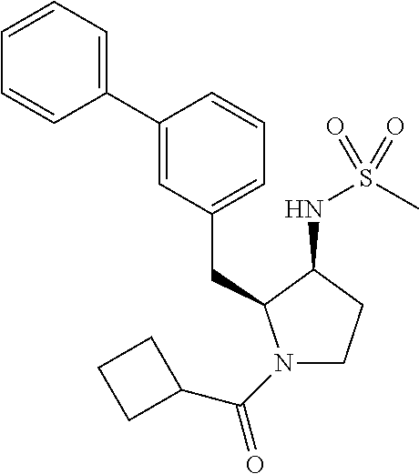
N1(C(=O)C2CCC2)CCC(NS(=O)(=O)C)C1CC1=CC=CC(C2=CC=CC=C2)=C1
